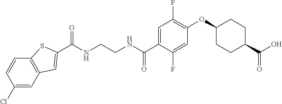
C(NCCNC(C1=CC(F)=C(OC2CCC(C(O)=O)CC2)C=C1F)=O)(=O)C1=CC2=C(C=CC(Cl)=C2)S1
